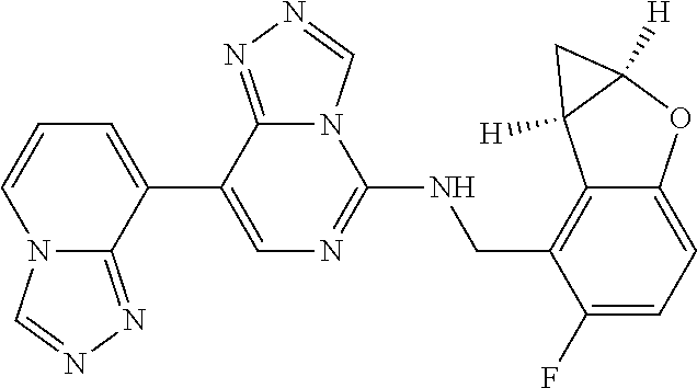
C1(C2=CC=CN3C2=NN=C3)=CN=C(NCC2=C3C(=CC=C2F)OC2([H])C3([H])C2)N2C1=NN=C2
